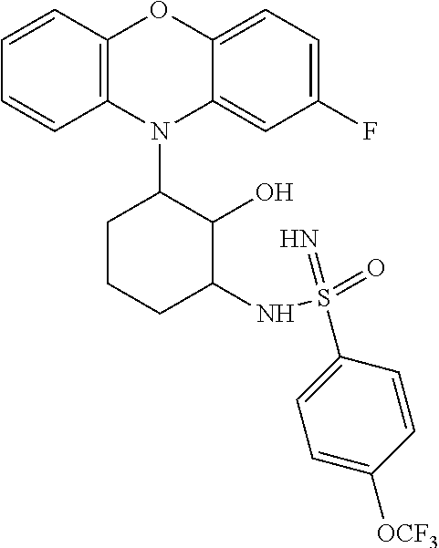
N1(C2CCCC(NS(=O)(=N)C3=CC=C([OCF3])C=C3)C2O)C2=C(C=CC=C2)OC2=CC=C(F)C=C12
